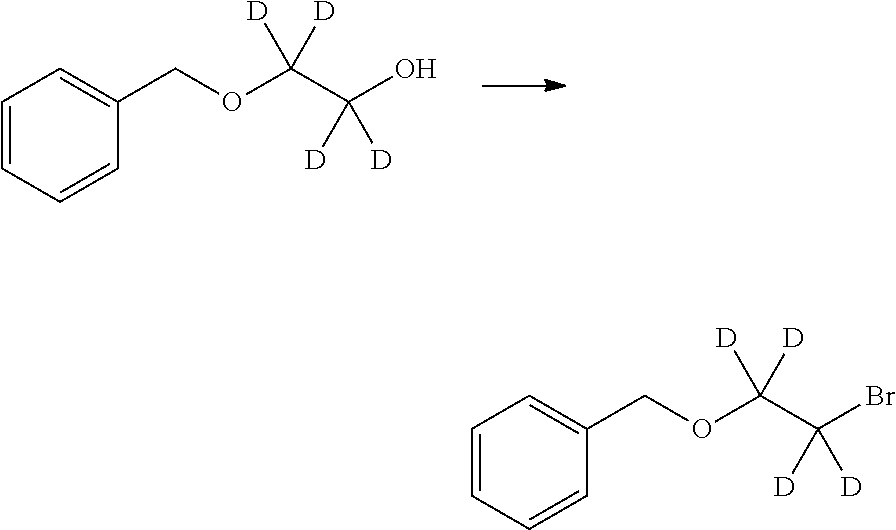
OC(C(OCC1=CC=CC=C1)([D])[D])([D])[D].BrC(C(OCC1=CC=CC=C1)([D])[D])([D])[D]
